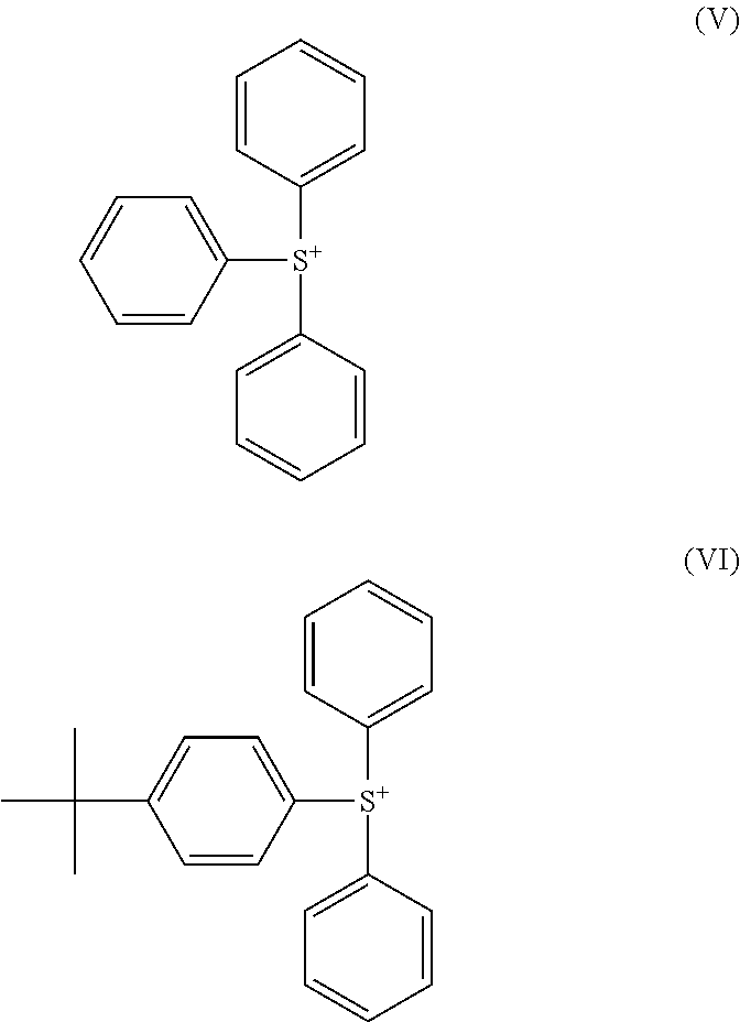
C1([S+](C2=CC=CC=C2)C2=CC=CC=C2)=CC=CC=C1.C1([S+](C2=CC=CC=C2)C2=CC=C(C(C)(C)C)C=C2)=CC=CC=C1
